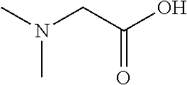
N(CC(O)=O)(C)C
